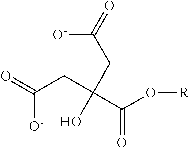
O=C(CC(O)(CC(=O)[O-])C(O[R])=O)[O-]
